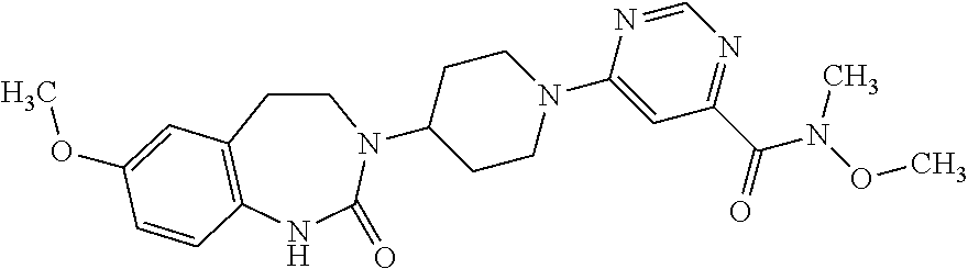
C1CC2=C(NC(=O)N1C1CCN(C3=CC(C(=O)N(C)OC)=NC=N3)CC1)C=CC(OC)=C2
